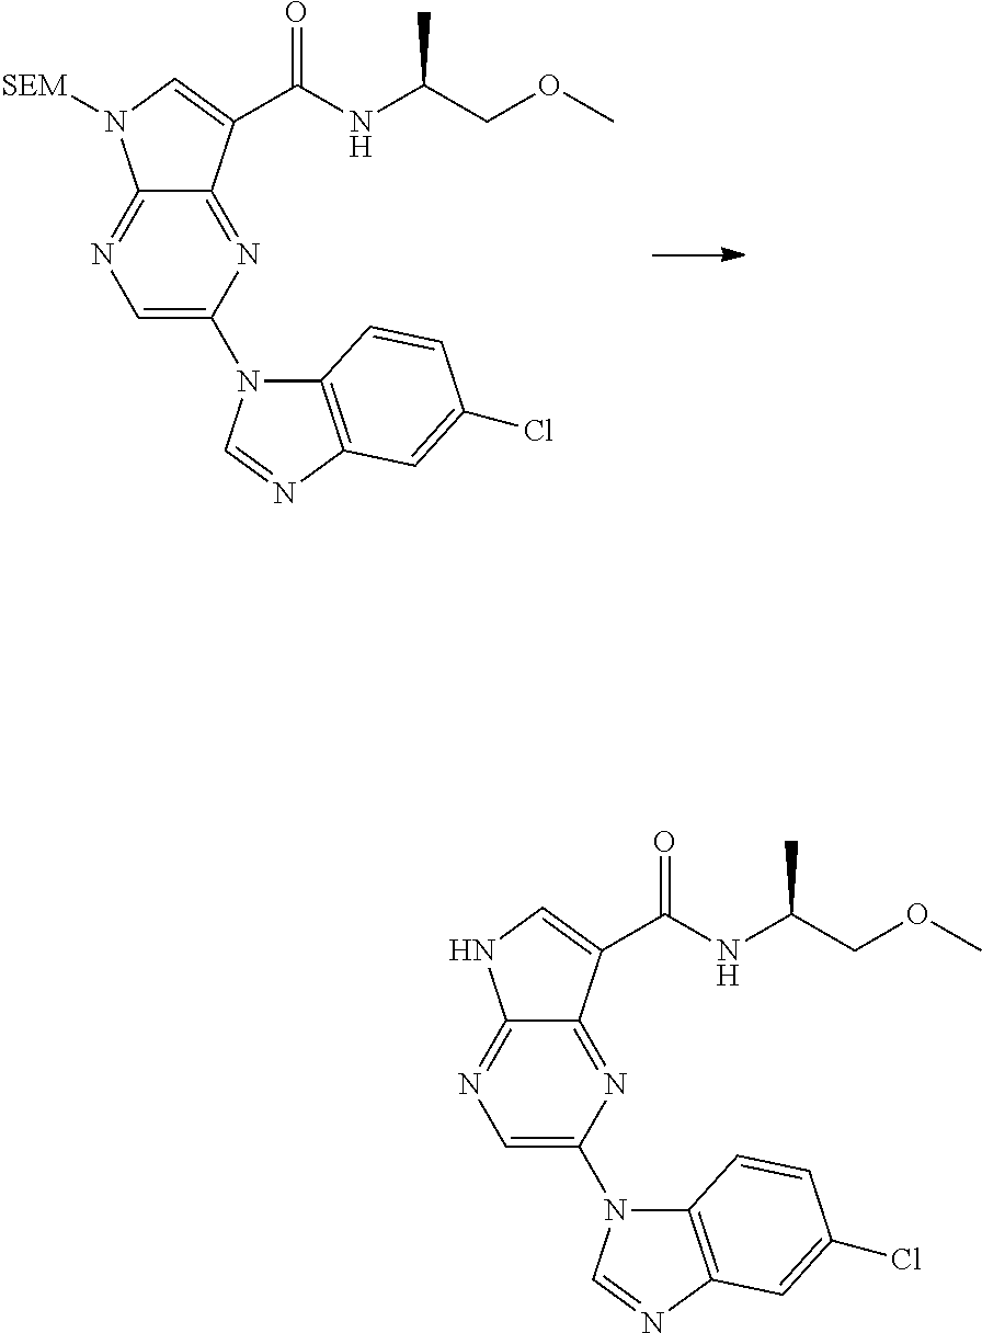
C1=C(N2C3=C(N=C2)C=C(Cl)C=C3)N=C2C(=N1)N([SEM])C=C2C(NC(COC)C)=O.C1=C(N2C3=C(N=C2)C=C(Cl)C=C3)N=C2C(=N1)NC=C2C(NC(COC)C)=O
